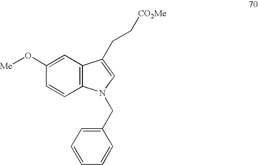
C12=C(N(CC3=CC=CC=C3)C=C1CC[CO2Me])C=CC(O[Me])=C2
